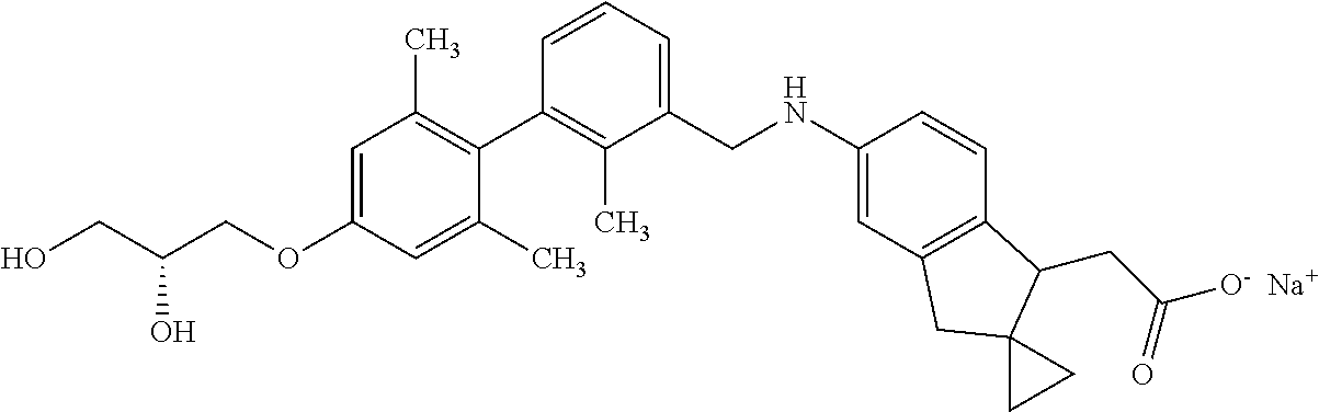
C1=C(OCC(CO)O)C=C(C)C(C2=C(C)C(CNC3=CC4=C(C=C3)C(CC([O-])=O)C3(C4)CC3)=CC=C2)=C1C.[Na]
